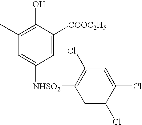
C1(C)=C(O)C([COOC2H5])=CC([NHSO2]C2=C(Cl)C=C(Cl)C(Cl)=C2)=C1
